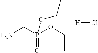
NCP(OCC)(=O)OCC.[H]Cl
